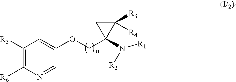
C1([R5])=C([R6])N=CC(OCC2(N([R2])[R1])C([R3])([R4])C2)=C1
